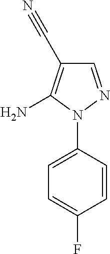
C1=CC(N2N=CC(C#N)=C2N)=CC=C1F
